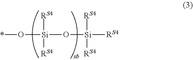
O([Si]([RS4])([RS4])O[Si]([RS4])([RS4])[RS4])*
